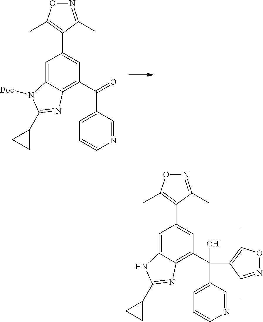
C1=C2C(=C(C(=O)C3=CC=CN=C3)C=C1C1=C(C)ON=C1C)N=C(C1CC1)N2[Boc].C1=C2C(=C(C(C3=CC=CN=C3)(C3=C(C)ON=C3C)O)C=C1C1=C(C)ON=C1C)N=C(C1CC1)N2
